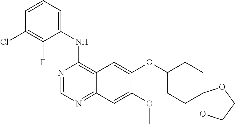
N1=CN=C2C(=C1NC1=CC=CC(Cl)=C1F)C=C(OC1CCC3(CC1)OCCO3)C(OC)=C2
